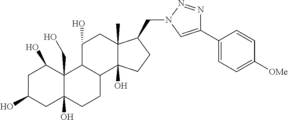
C1C(O)CC2(O)C(CO)(C1O)C1C(CC2)C2(O)C(C)(CC1O)C(CN1C=C(C3=CC=C([OMe])C=C3)N=N1)CC2
